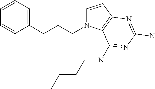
C1=CC2=C(N1CCCC1=CC=CC=C1)C(NCCCC)=NC(N)=N2
